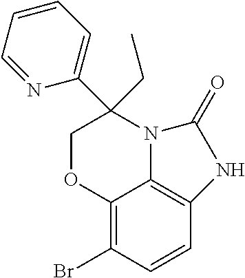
C12=C(Br)C=CC3=C1N(C(C1=CC=CC=N1)(CC)CO2)C(=O)N3
